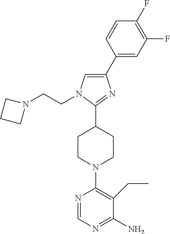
C1(C2=CC(F)=C(F)C=C2)=CN(CCN2CCC2)C(C2CCN(C3=C(CC)C(N)=NC=N3)CC2)=N1
